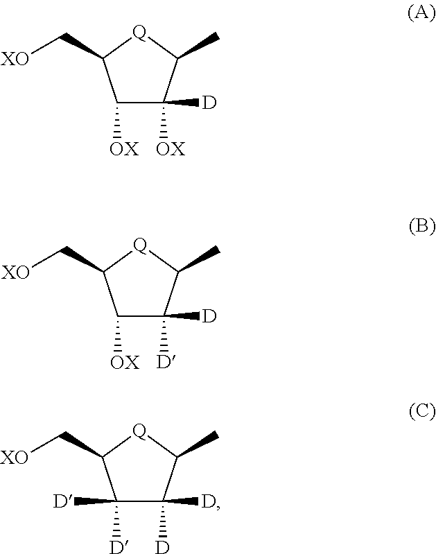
C1([OX])C([D])([OX])C(C)[Q]C1C[XO].C1([OX])C([D])([D])C(C)[Q]C1C[XO].C1([D])([D])C([D])([D])C(C)[Q]C1C[XO]
